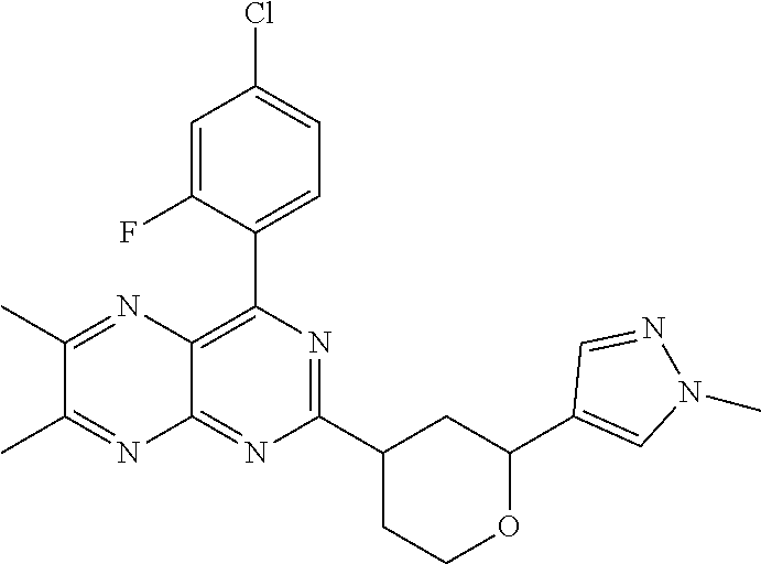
N1=C(C2CC(C3=CN(C)N=C3)OCC2)N=C2C(=C1C1=CC=C(Cl)C=C1F)N=C(C)C(C)=N2
